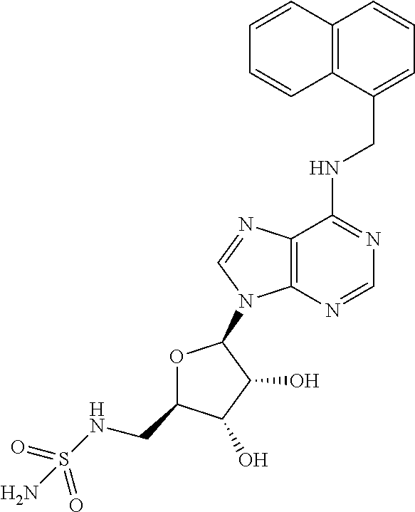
N(C1=NC=NC2=C1N=CN2C1OC(CNS(=O)(=O)N)C(O)C1O)CC1=CC=CC2=C1C=CC=C2
